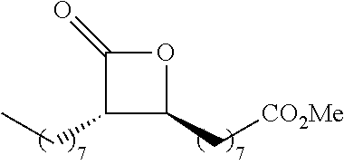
C1(CC)C(C[CO2Me])OC1=O
